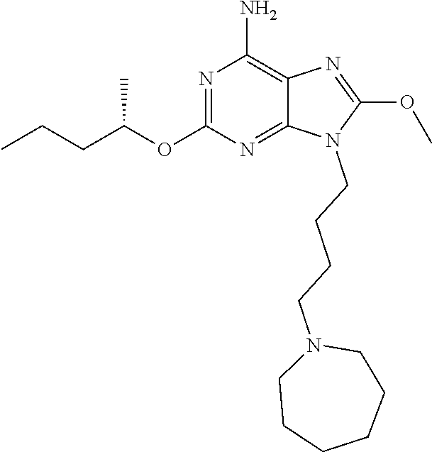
N1=C(OC(CCC)C)N=C2C(=C1N)N=C(OC)N2CCCCN1CCCCCC1
